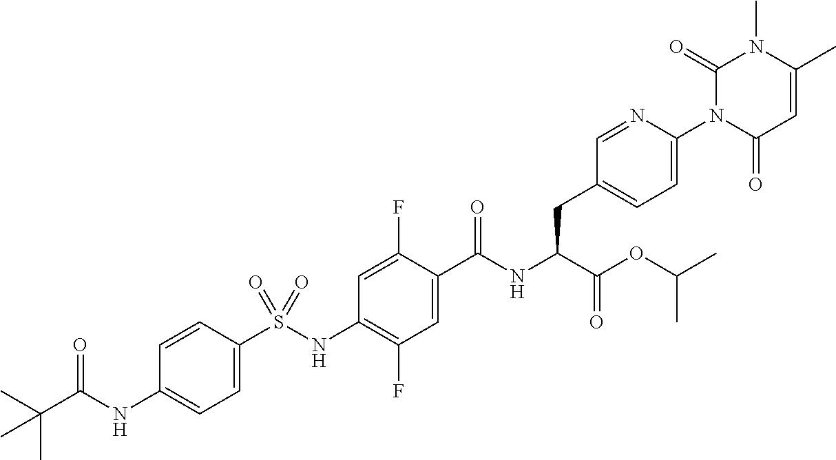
C1=C(S(NC2=C(F)C=C(C(NC(C(=O)OC(C)C)CC3=CC=C(N4C(=O)C=C(C)N(C)C4=O)N=C3)=O)C(F)=C2)(=O)=O)C=CC(NC(C(C)(C)C)=O)=C1
